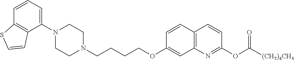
C1(N2CCN(CCCCOC3=CC4=C(C=C3)C=CC(OC([(CH2)4CH3])=O)=N4)CC2)=CC=CC2=C1C=CS2
